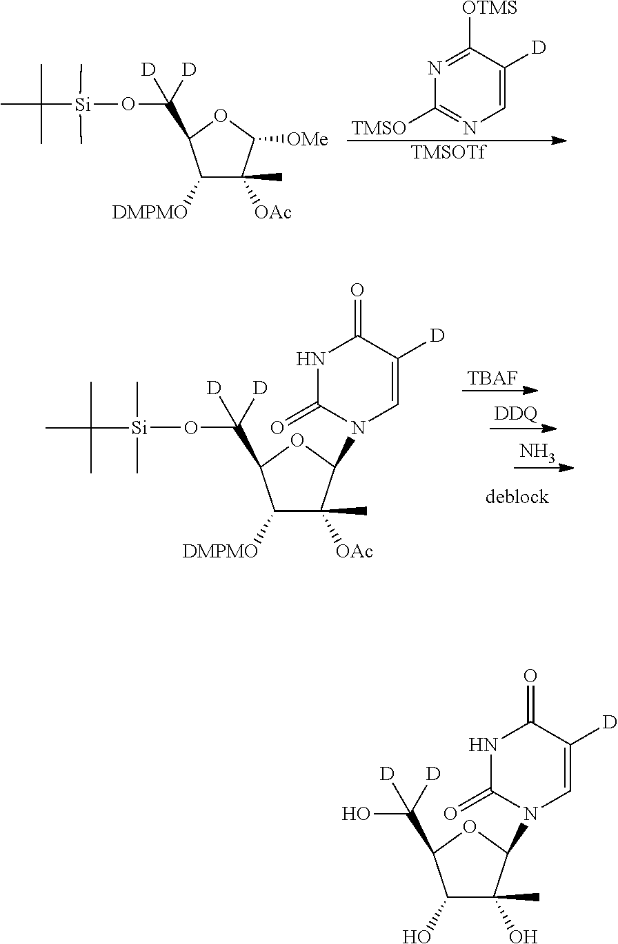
N1=C([OTMS])C([D])=CN=C1[TMSO].[TMSOTf].C1([DMPMO])C(C)([OAc])C([OMe])OC1C(O[Si](C)(C)C(C)(C)C)([D])[D].[TBAF].[DDQ].N.C1([DMPMO])C(C)([OAc])C(N2C(=O)NC(=O)C([D])=C2)OC1C(O[Si](C)(C)C(C)(C)C)([D])[D].C1(O)C(C)(O)C(N2C(=O)NC(=O)C([D])=C2)OC1C(O)([D])[D]
